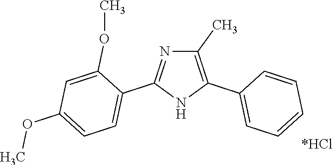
C1(C)=C(C2=CC=CC=C2)NC(C2=CC=C(OC)C=C2OC)=N1.[*HCl]
